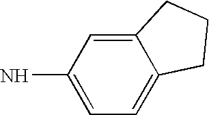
C12=CC(N)=CC=C1CCC2
